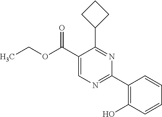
CCOC(C1=CN=C(C2=C(O)C=CC=C2)N=C1C1CCC1)=O
